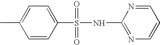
C1=CC(S(=O)(=O)NC2=NC=CC=N2)=CC=C1C
